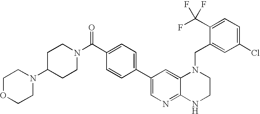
C1(C2=CC=C(C(N3CCC(N4CCOCC4)CC3)=O)C=C2)=CN=C2C(=C1)N(CC1=CC(Cl)=CC=C1C(F)(F)F)CCN2
